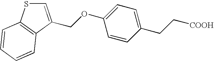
O(C1=CC=C(CC[COOH])C=C1)CC1=CSC2=C1C=CC=C2
